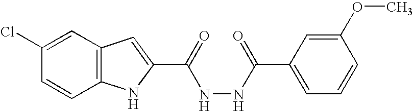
C12=C(C=C(Cl)C=C1)C=C(C(=O)NNC(C1=CC=CC(OC)=C1)=O)N2
